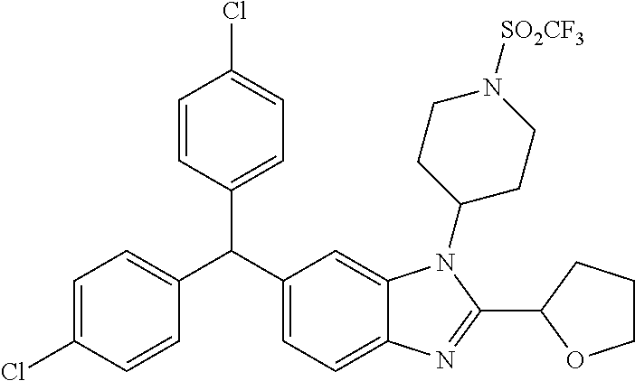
C1=C(Cl)C=CC(C(C2=CC=C3C(=C2)N(C2CCN([SO2CF3])CC2)C(C2OCCC2)=N3)C2=CC=C(Cl)C=C2)=C1
